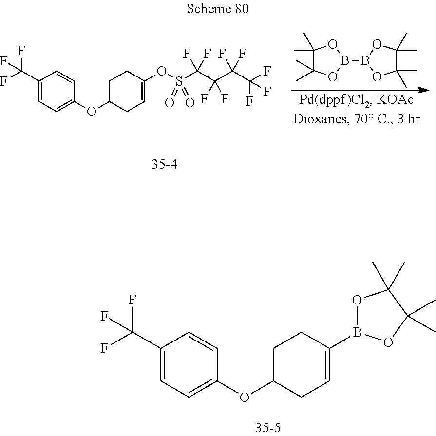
C1(C(F)(F)F)=CC=C(OC2CC=C(OS(C(C(C(C(F)(F)F)(F)F)(F)F)(F)F)(=O)=O)CC2)C=C1.C1(C)(C)C(C)(C)OB(B2OC(C)(C)C(C)(C)O2)O1.C1(C(F)(F)F)=CC=C(OC2CC=C(B3OC(C)(C)C(C)(C)O3)CC2)C=C1
